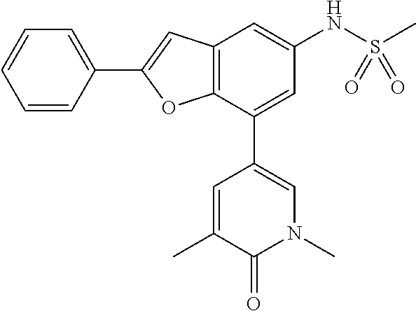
C12=C(C(C3=CN(C)C(=O)C(C)=C3)=CC(NS(C)(=O)=O)=C1)OC(C1=CC=CC=C1)=C2
